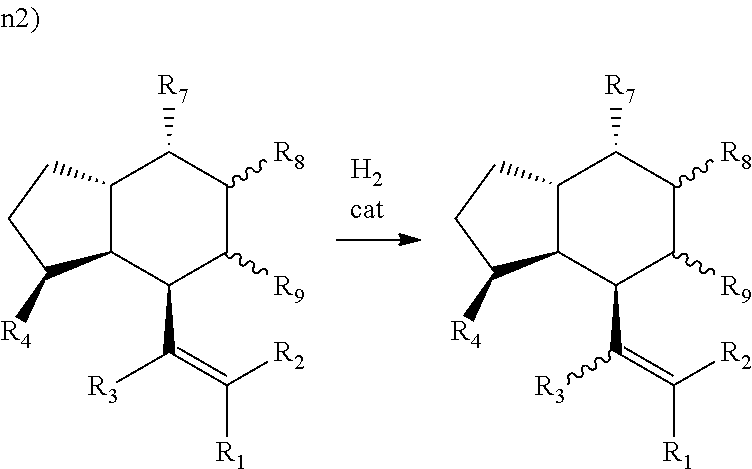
C12C(CCC1[R4])C([R7])C([R8])C([R9])C2C(=C([R2])[R1])[R3].C12C(CCC1[R4])C([R7])C([R8])C([R9])C2C(=C([R2])[R1])[R3]
